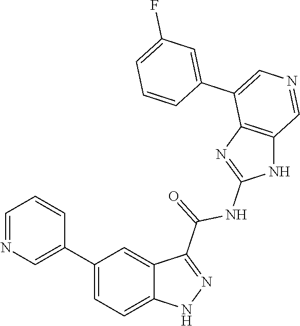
C1(C2=CN=CC=C2)=CC=C2C(=C1)C(C(=O)NC1=NC3=C(N1)C=NC=C3C1=CC(F)=CC=C1)=NN2
